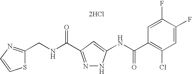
C(NC(=O)C1=NNC(NC(C2=C(Cl)C=C(F)C(F)=C2)=O)=C1)C1=NC=CS1.[2HCl]
